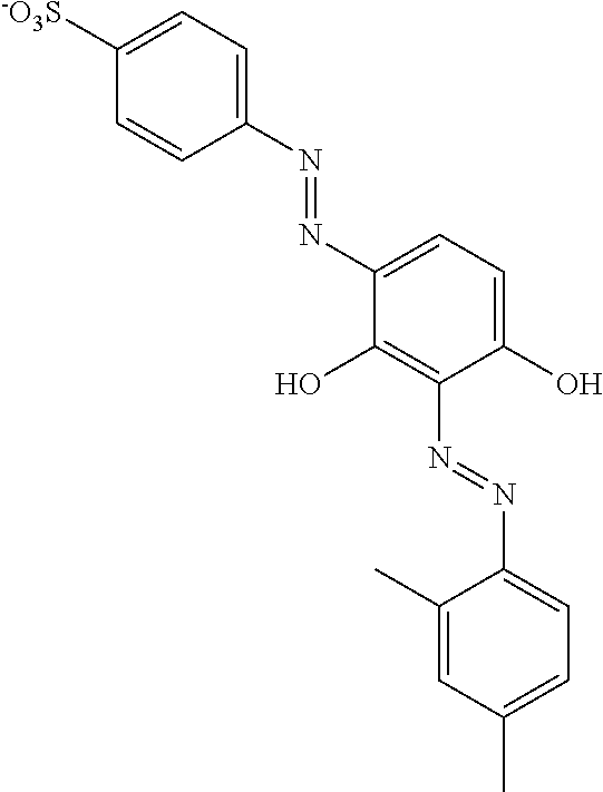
C1([-O3S])=CC=C(N=NC2=CC=C(O)C(N=NC3=CC=C(C)C=C3C)=C2O)C=C1
